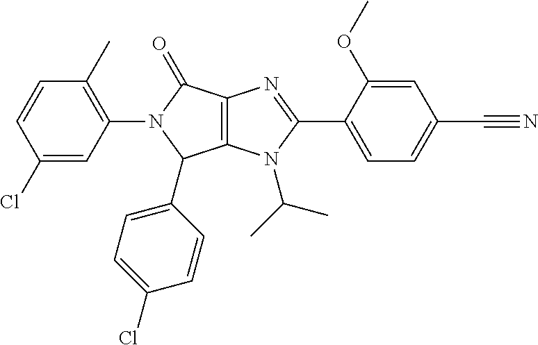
C1(Cl)=CC(N2C(C3=CC=C(Cl)C=C3)C3=C(C2=O)N=C(C2=CC=C(C#N)C=C2OC)N3C(C)C)=C(C)C=C1
